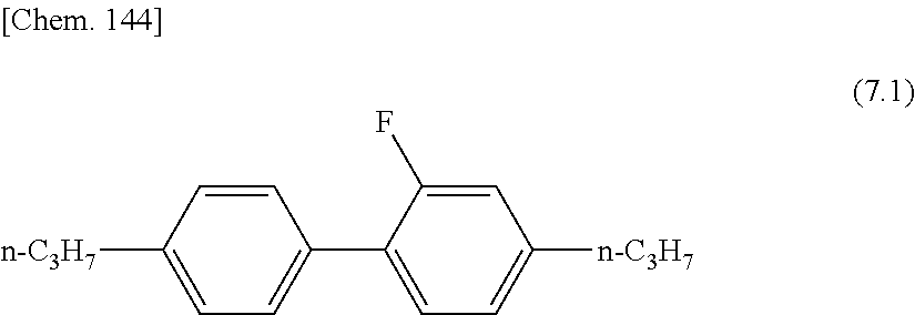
C1=CC([n-C3H7])=CC=C1C1=CC=C([n-C3H7])C=C1F
